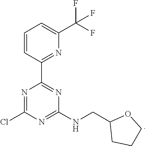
C1=CC(C2=NC(NCC3CCCO3)=NC(Cl)=N2)=NC(C(F)(F)F)=C1
